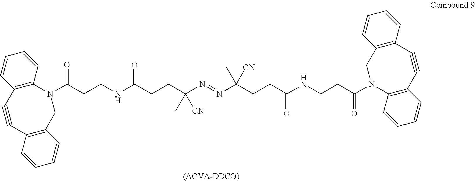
N1(C(CCNC(CCC(N=NC(CCC(NCCC(N2C3=C(C#CC4=C(C2)C=CC=C4)C=CC=C3)=O)=O)(C)[CN])(C)[CN])=O)=O)C2=C(C#CC3=C(C1)C=CC=C3)C=CC=C2.[(ACVA-DBCO)]
